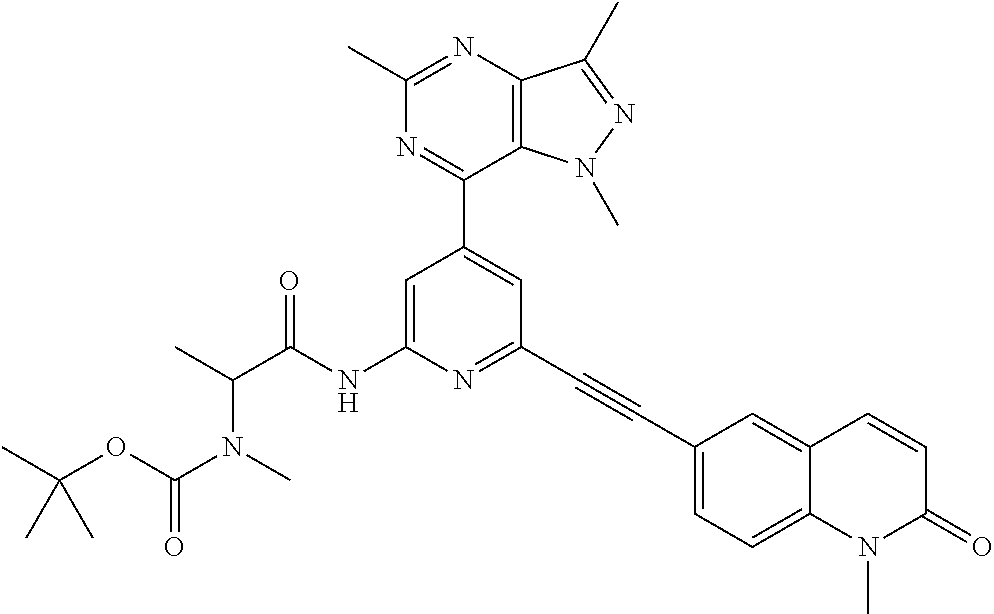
C1(C2=CC(C#CC3=CC=C4C(=C3)C=CC(=O)N4C)=NC(NC(C(C)N(C)C(OC(C)(C)C)=O)=O)=C2)=NC(C)=NC2=C1N(C)N=C2C
